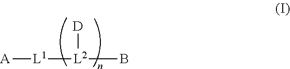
[A][L1][L2](B)[D]
